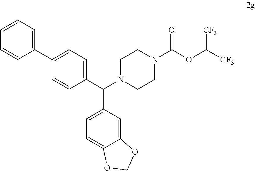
C1(C(N2CCN(C(OC([CF3])[CF3])=O)CC2)C2=CC=C3C(=C2)OCO3)=CC=C(C2=CC=CC=C2)C=C1
